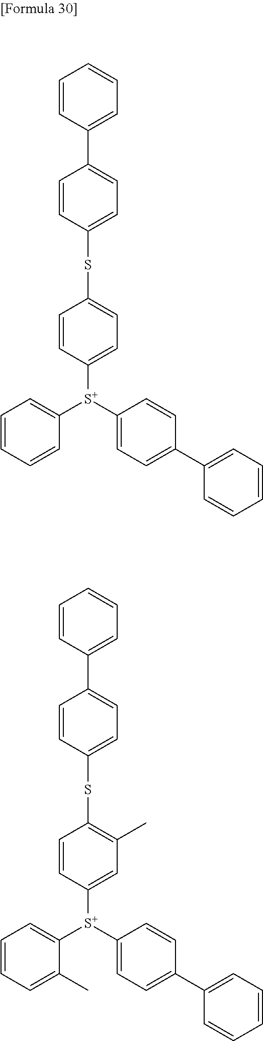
C1=CC(C2=CC=C(SC3=CC=C([S+](C4=CC=C(C5=CC=CC=C5)C=C4)C4=CC=CC=C4)C=C3)C=C2)=CC=C1.C1=CC(C2=CC=C(SC3=C(C)C=C([S+](C4=CC=C(C5=CC=CC=C5)C=C4)C4=CC=CC=C4C)C=C3)C=C2)=CC=C1
